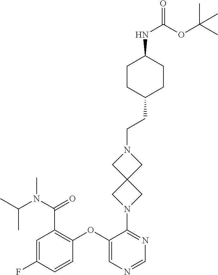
C1=C(F)C=CC(OC2=CN=CN=C2N2CC3(C2)CN(CCC2CCC(NC(=O)OC(C)(C)C)CC2)C3)=C1C(=O)N(C(C)C)C
